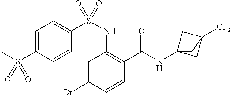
C1=C(Br)C=CC(C(=O)NC23CC([CF3])(C2)C3)=C1NS(C1=CC=C(S(C)(=O)=O)C=C1)(=O)=O
